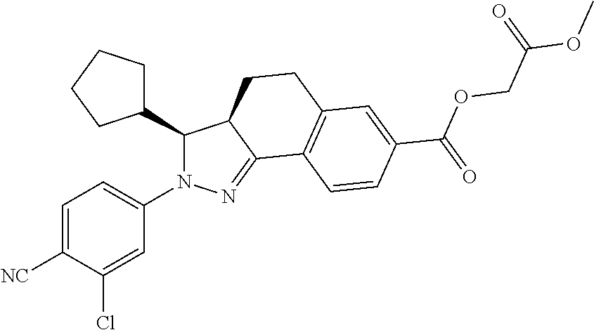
C1=C([NC])C(Cl)=CC(N2C(C3CCCC3)C3C(=N2)C2=C(CC3)C=C(C(=O)OCC(OC)=O)C=C2)=C1
